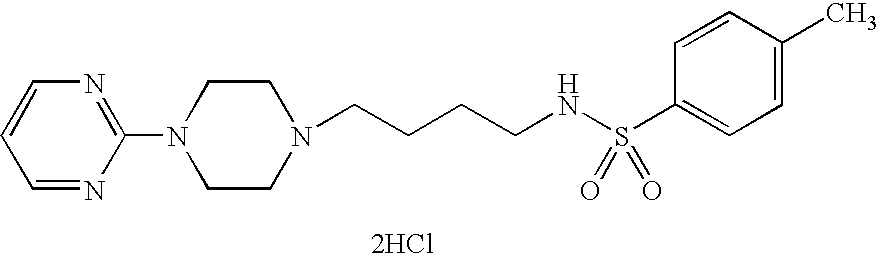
C1=NC(N2CCN(CCCCNS(C3=CC=C(C)C=C3)(=O)=O)CC2)=NC=C1.[2HCl]
